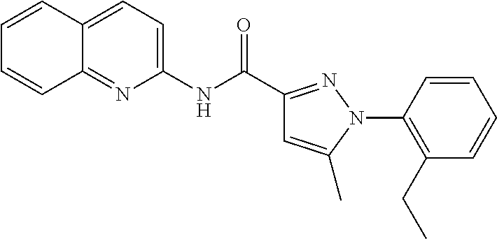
C1(NC(=O)C2=NN(C3=C(CC)C=CC=C3)C(C)=C2)=CC=C2C(=N1)C=CC=C2
